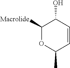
C1(O)C([Macrolide])OC(C)C=C1
